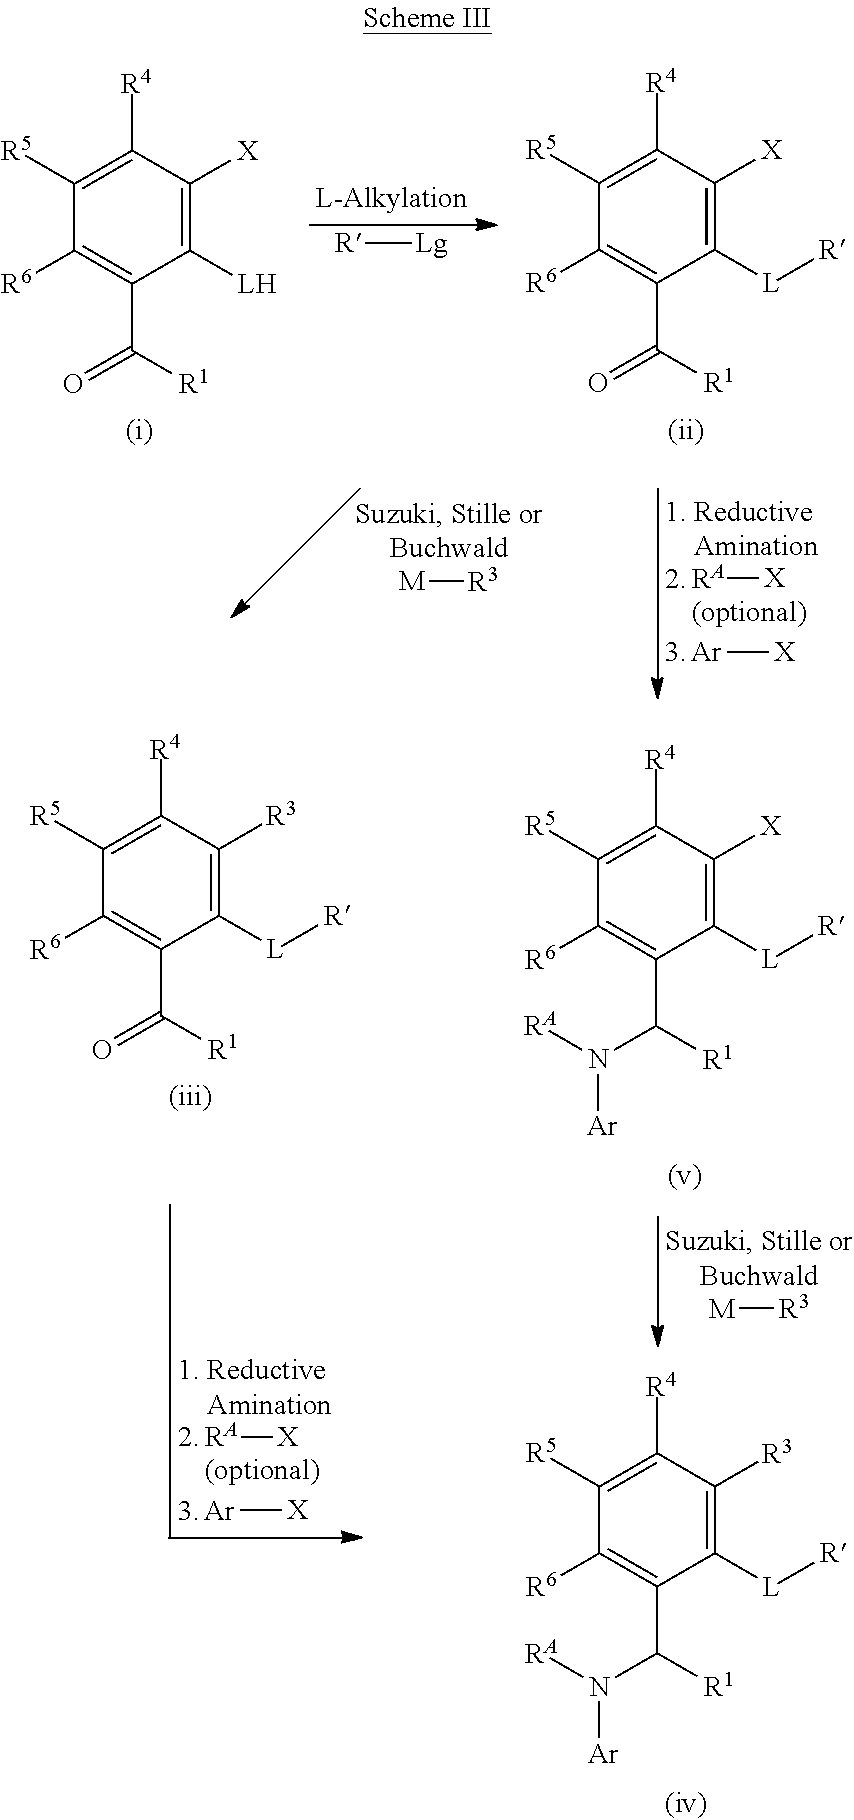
[Lg][R].[RA][X].[Ar][X].C1([R5])=C([R4])C([X])=C([LH])C(C([R1])=O)=C1[R6].C1([R5])=C([R4])C([X])=C([L][R])C(C([R1])=O)=C1[R6].[M][R3].C1([R5])=C([R4])C([R3])=C([L][R])C(C([R1])=O)=C1[R6].C1([R5])=C([R4])C([X])=C([L][R])C(C([R1])N([RA])[Ar])=C1[R6].[RA][X].[Ar][X].C1([R5])=C([R4])C([R3])=C([L][R])C(C([R1])N([RA])[Ar])=C1[R6].[M][R3]
